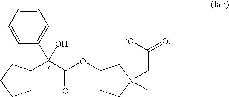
C1(C(O)(C2CCCC2)C(OC2CCN(CC(=O)[-O])(C)C2)=O)=CC=CC=C1
